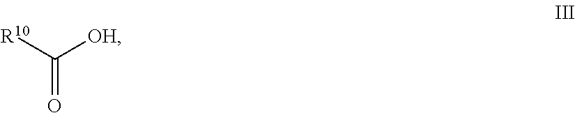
O=C([R10])[OH]
